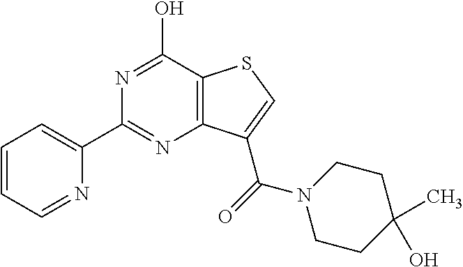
C1(C2=CC=CC=N2)=NC2=C(C(O)=N1)SC=C2C(=O)N1CCC(C)(O)CC1
